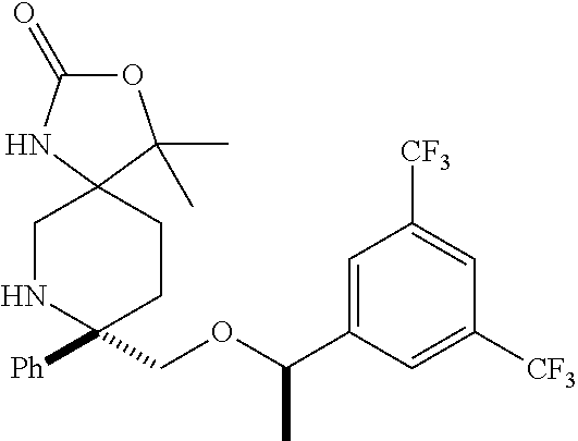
C1NC([Ph])(COC(C2=CC([CF3])=CC([CF3])=C2)C)CCC12C(C)(C)OC(=O)N2
